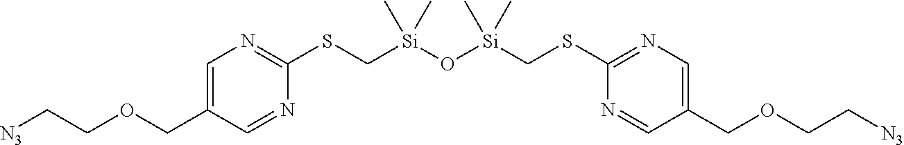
C1(SC[Si](C)(C)O[Si](C)(C)CSC2=NC=C(COCC[N3])C=N2)=NC=C(COCC[N3])C=N1
